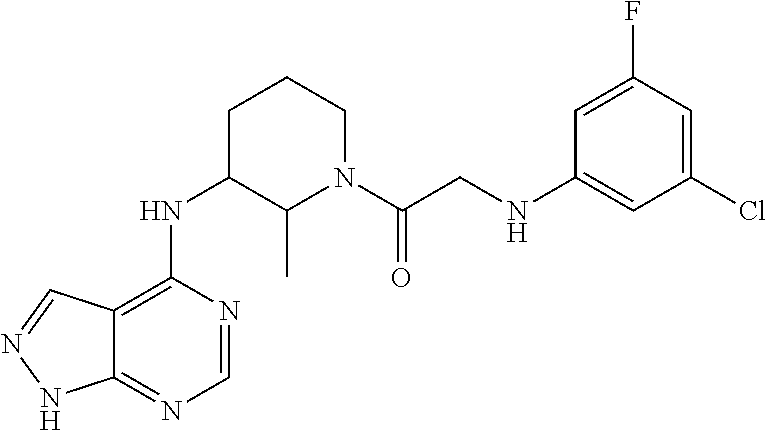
C12=C(NC3C(C)N(C(CNC4=CC(Cl)=CC(F)=C4)=O)CCC3)N=CN=C1NN=C2
